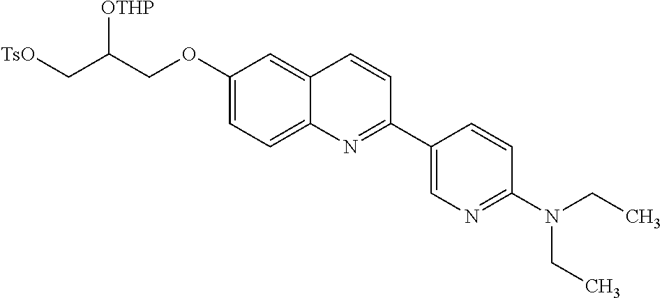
C1(OCC(C[TsO])[OTHP])=CC=C2C(=C1)C=CC(C1=CN=C(N(CC)CC)C=C1)=N2
